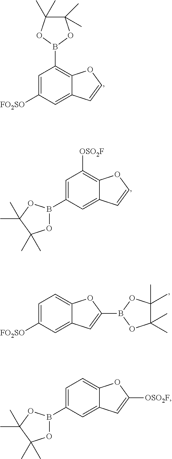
C1=C([FO2SO])C=C2C(=C1B1OC(C)(C)C(C)(C)O1)OC=C2.C1=C(B2OC(C)(C)C(C)(C)O2)C=C2C(=C1[OSO2F])OC=C2.C1=C([FO2SO])C=C2C(=C1)OC(B1OC(C)(C)C(C)(C)O1)=C2.C1=C(B2OC(C)(C)C(C)(C)O2)C=C2C(=C1)OC([OSO2F])=C2
